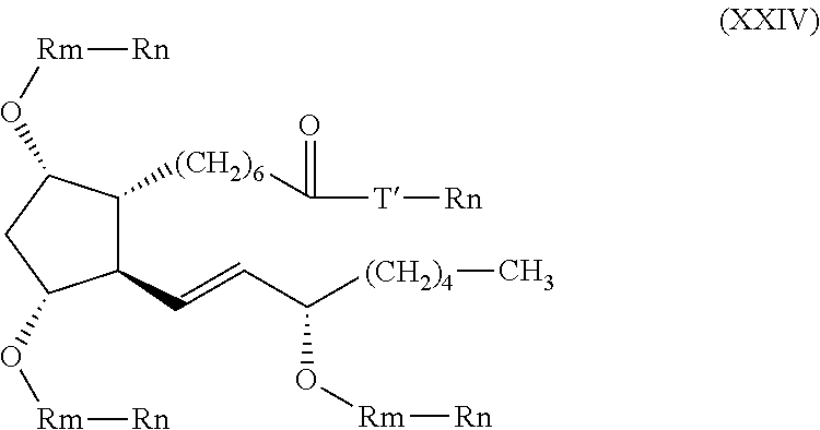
C1(C=CC([(CH2)4]C)O[Rm][Rn])C([(CH2)6]C([T][Rn])=O)C(O[Rm][Rn])CC1O[Rm][Rn]
